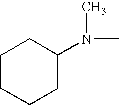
C1CCCC(N(C)C)C1
